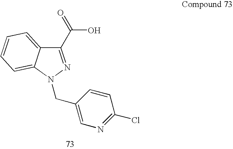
C1(C(=O)O)=NN(CC2=CN=C(Cl)C=C2)C2=CC=CC=C12
